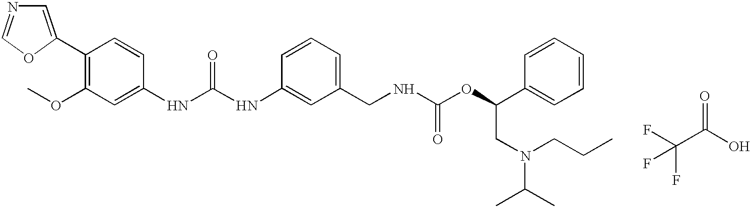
C1=C(C2=C(OC)C=C(NC(NC3=CC(CNC(OC(C4=CC=CC=C4)CN(C(C)C)CCC)=O)=CC=C3)=O)C=C2)OC=N1.C(C(O)=O)(F)(F)F
